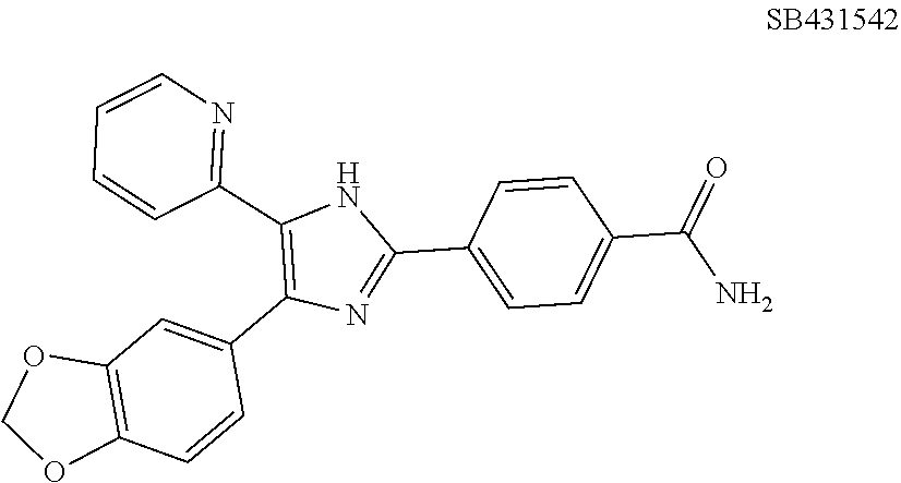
C1=CC(C2=NC(C3=CC4=C(C=C3)OCO4)=C(C3=NC=CC=C3)N2)=CC=C1C(=O)N
